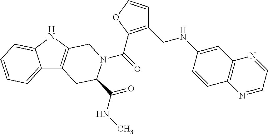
C(=O)(N1C(C(=O)NC)CC2=C(NC3=CC=CC=C23)C1)C1=C(CNC2=CC3=C(C=C2)N=CC=N3)C=CO1
